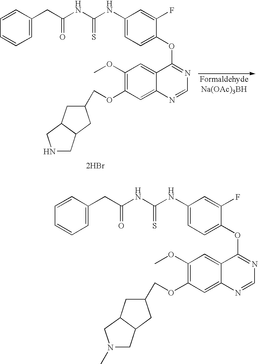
C1=CC=C(CC(NC(NC2=CC=C(OC3=NC=NC4=CC(OCC5CC6C(C5)CNC6)=C(OC)C=C34)C(F)=C2)=S)=O)C=C1.[2HBr].C1=CC=C(CC(NC(NC2=CC=C(OC3=NC=NC4=CC(OCC5CC6C(C5)CN(C)C6)=C(OC)C=C34)C(F)=C2)=S)=O)C=C1
